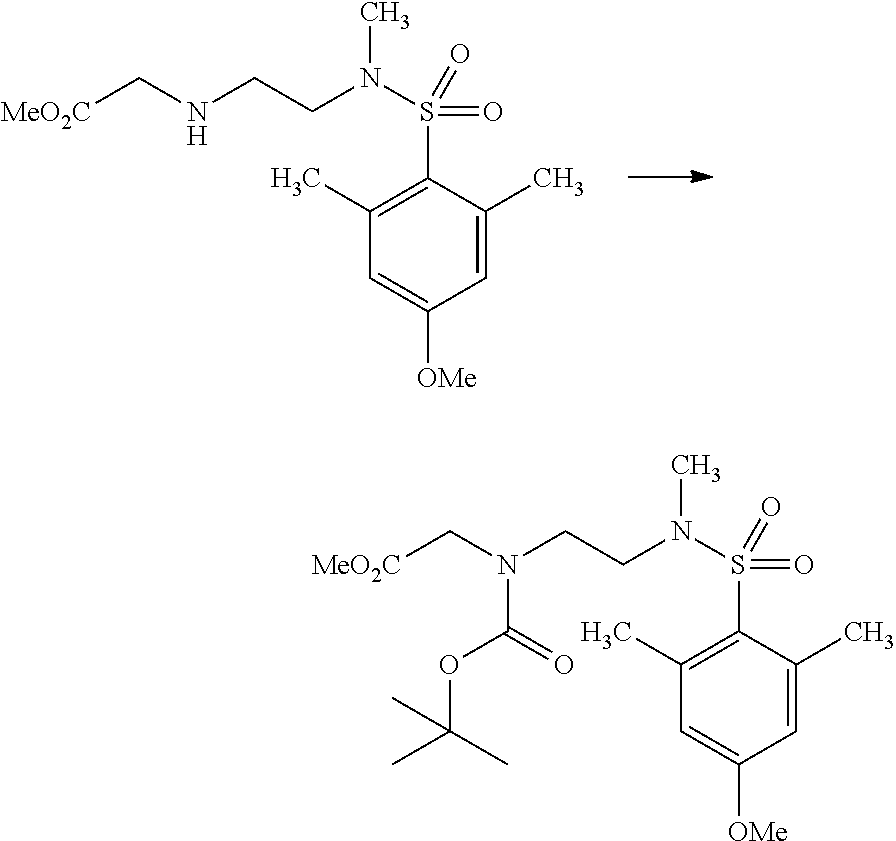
C1=C(C)C(S(=O)(=O)N(CCN(C[MeO2C])C(=O)OC(C)(C)C)C)=C(C)C=C1[OMe].C1=C(C)C(S(=O)(=O)N(CCNC[MeO2C])C)=C(C)C=C1[OMe]
